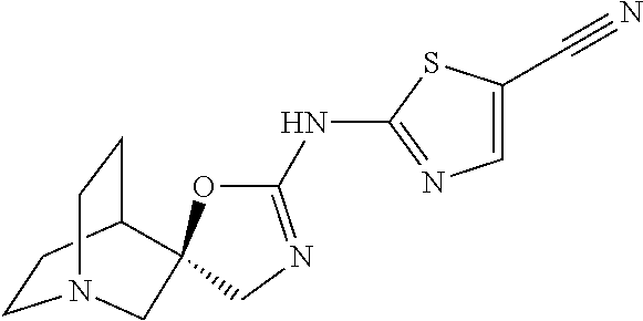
C1CC2CCN1CC21OC(NC2=NC=C(C#N)S2)=NC1
